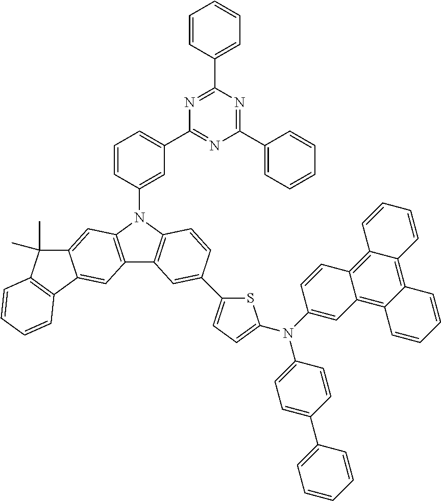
N1=C(C2=CC=CC=C2)N=C(C2=CC=CC=C2)N=C1C1=CC=CC(N2C3=C(C4=C2C=C2C(=C4)C4=C(C2(C)C)C=CC=C4)C=C(C2=CC=C(N(C4=CC=C(C5=CC=CC=C5)C=C4)C4=CC5=C6C(=C7C(=C5C=C4)C=CC=C7)C=CC=C6)S2)C=C3)=C1
